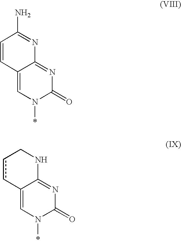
C1=CC2=CN(*)C(=O)N=C2N=C1N.c1cC2=CN(*)C(=O)N=C2NC1
